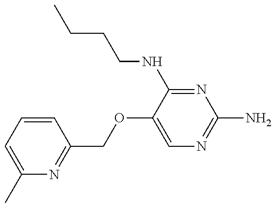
C1(COC2=CN=C(N)N=C2NCCCC)=NC(C)=CC=C1
